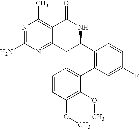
N1=C(N)N=C2C(=C1C)C(=O)NC(C1=C(C3=CC=CC(OC)=C3OC)C=C(F)C=C1)C2
